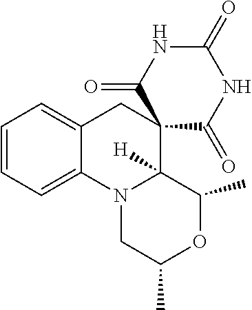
C1=CC=C2C(=C1)CC1(C3([H])N2CC(C)OC3C)C(=O)NC(=O)NC1=O
